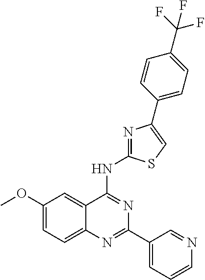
C1(OC)=CC=C2C(=C1)C(NC1=NC(C3=CC=C(C(F)(F)F)C=C3)=CS1)=NC(C1=CC=CN=C1)=N2
